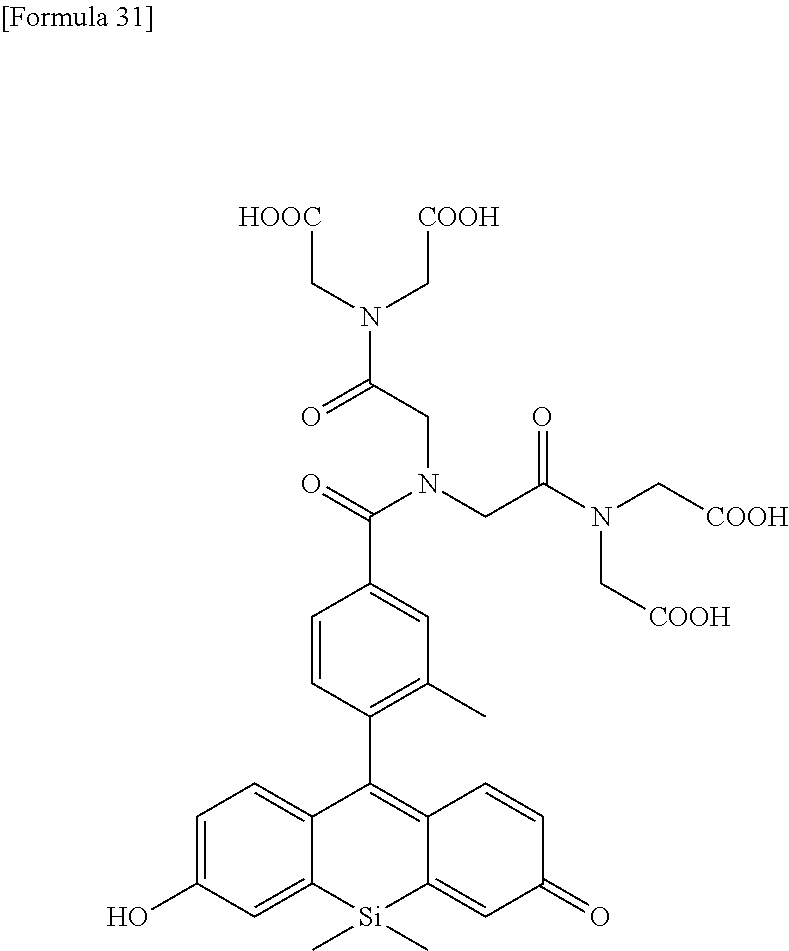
C1=C(O)C=C2C(=C1)C(C1=C(C)C=C(C(N(CC(N(C[COOH])C[COOH])=O)CC(=O)N(C[COOH])C[HOOC])=O)C=C1)=C1C(=CC(=O)C=C1)[Si]2(C)C
